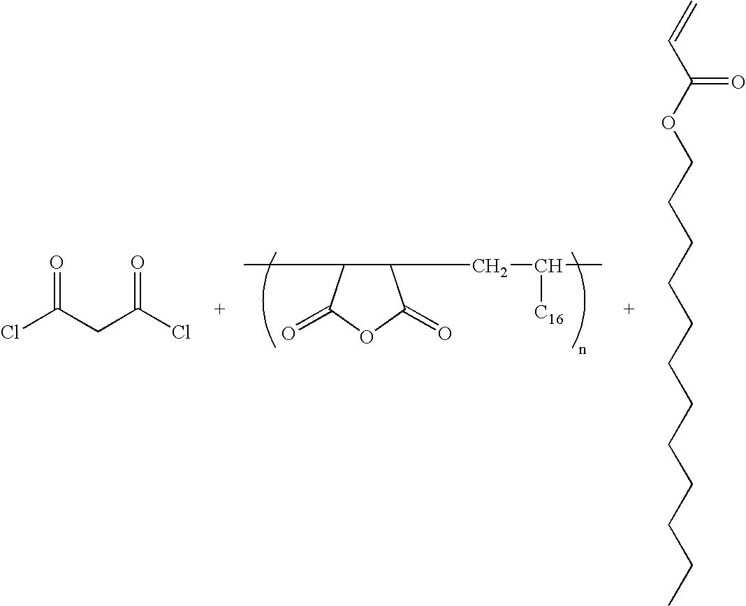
ClC(CC(Cl)=O)=O.CC1C(CC([C16])C)C(=O)OC1=O.C=CC(OCCCCCCCCCCCC)=O
